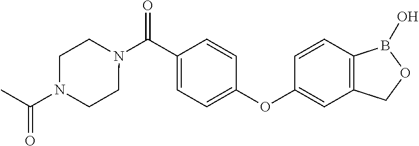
C1(C(N2CCN(C(=O)C)CC2)=O)=CC=C(OC2=CC3=C(C=C2)B(O)OC3)C=C1
